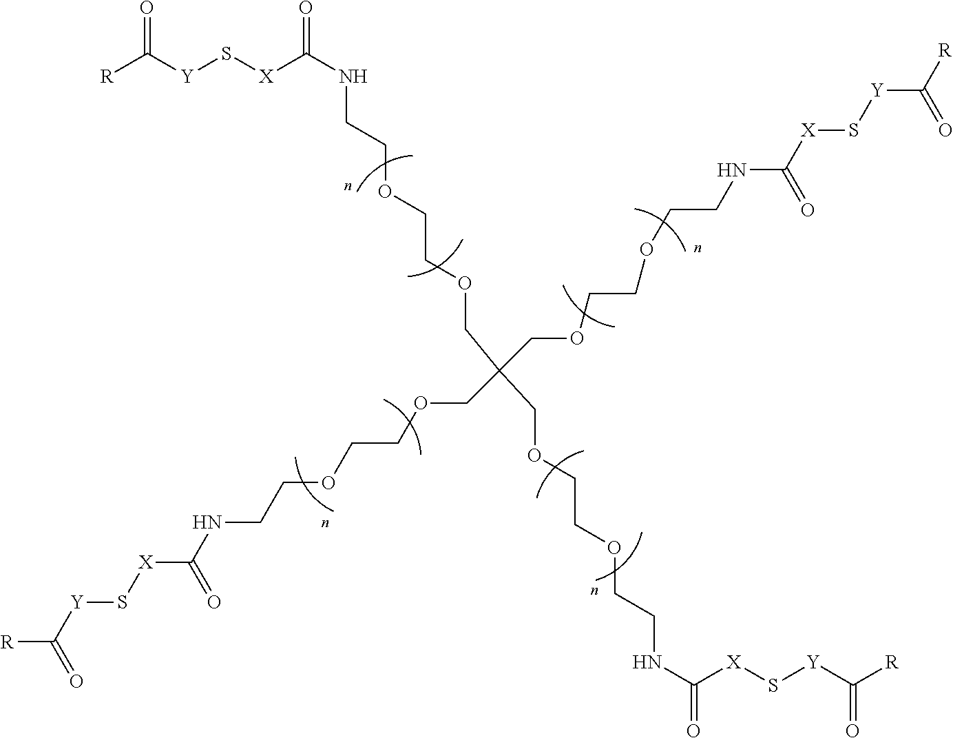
[X](C(NCCOCCOCC(COCCOCCNC([X]S[Y]C([R])=O)=O)(COCCOCCNC([X]S[Y]C([R])=O)=O)COCCOCCNC(=O)[X]S[Y]C(=O)[R])=O)S[Y]C([R])=O
